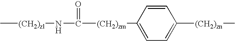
C[(CH2)zl]NC([(CH2)zm]C1=CC=C([(CH2)zn]C)C=C1)=O
